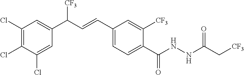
C1(Cl)=C(Cl)C(Cl)=CC(C(C=CC2=CC=C(C(NNC(C[CF3])=O)=O)C([CF3])=C2)[CF3])=C1
